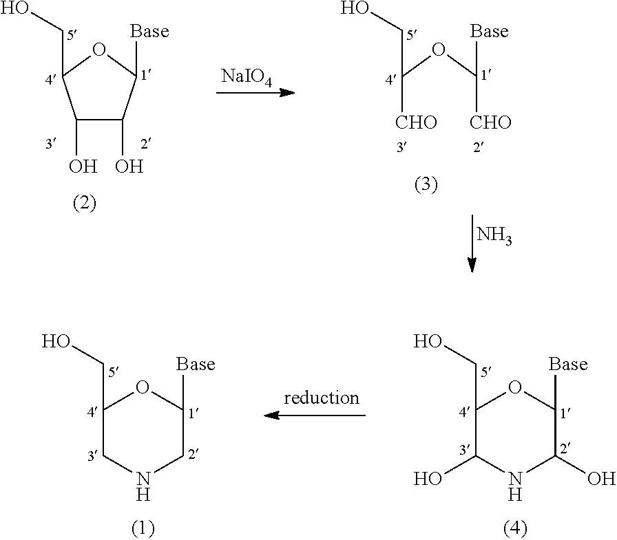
[NaIO4].[CHO]C(OC([CHO])[Base])CO.C1(O)C(O)C([Base])OC1CO.N.C1(CO)C(O)NC(O)C([Base])O1.C1(CO)CNCC([Base])O1
